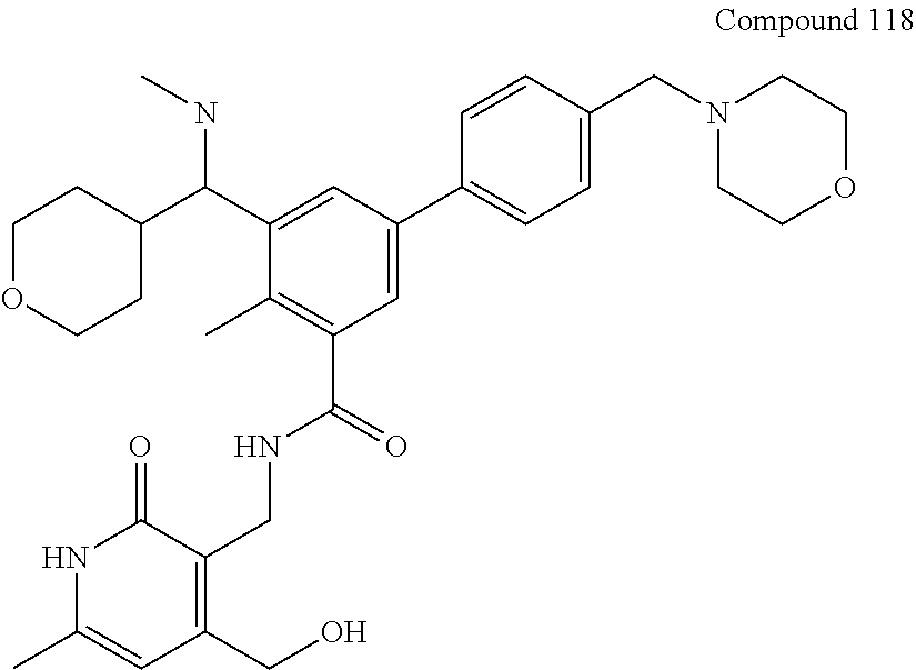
C1(C(C2=CC(C3=CC=C(CN4CCOCC4)C=C3)=CC(C(=O)NCC3=C(CO)C=C(C)NC3=O)=C2C)NC)CCOCC1
